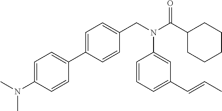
C1=C(C2=CC=C(N(C)C)C=C2)C=CC(CN(C(C2CCCCC2)=O)C2=CC(C=CC)=CC=C2)=C1
